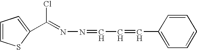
C(=NN=CC=CC1=CC=CC=C1)(Cl)C1=CC=CS1
